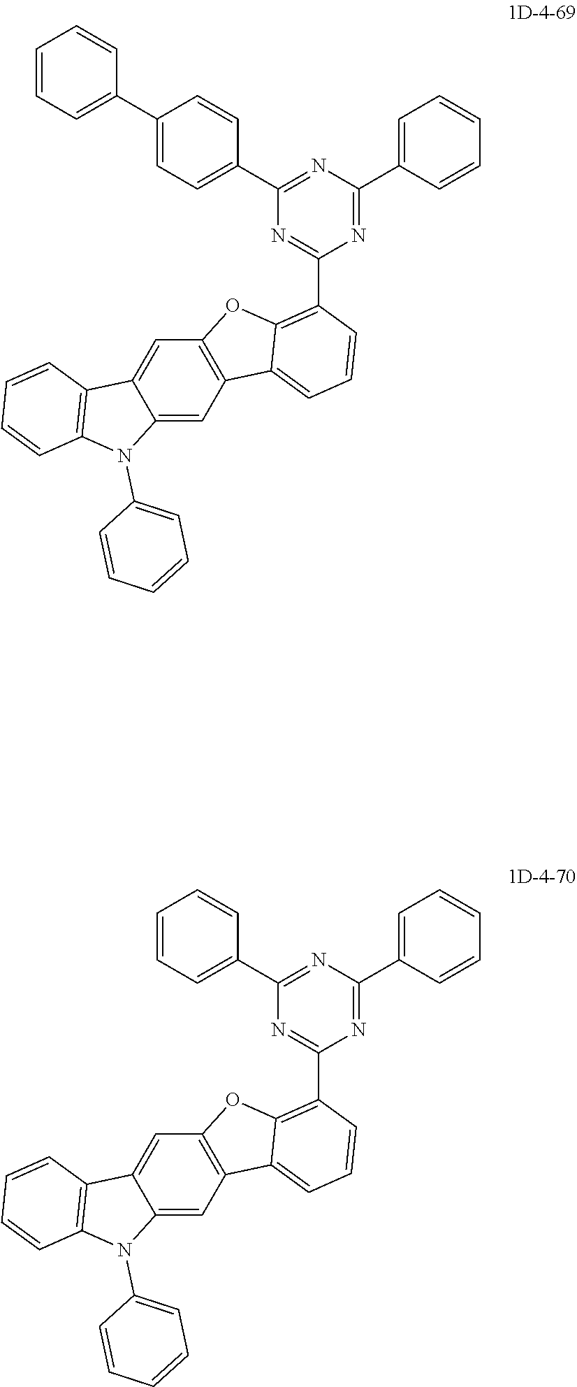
C12=CC3=C(C=C1C1=C(N2C2=CC=CC=C2)C=CC=C1)OC1=C(C2=NC(C4=CC=C(C5=CC=CC=C5)C=C4)=NC(C4=CC=CC=C4)=N2)C=CC=C31.C12=CC3=C(C=C1C1=C(N2C2=CC=CC=C2)C=CC=C1)OC1=C(C2=NC(C4=CC=CC=C4)=NC(C4=CC=CC=C4)=N2)C=CC=C31
